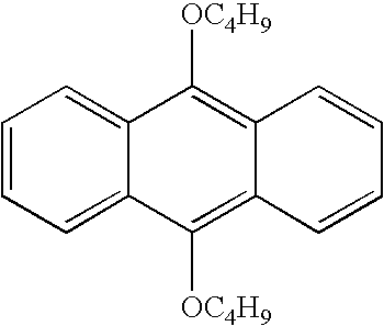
C1=CC=C2C(=C1)C([OC4H9])=C1C(=C2[OC4H9])C=CC=C1
